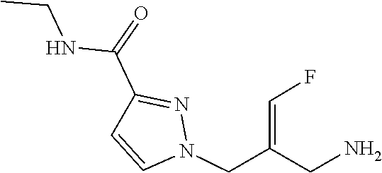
C1=CN(CC(=CF)CN)N=C1C(=O)NCC
